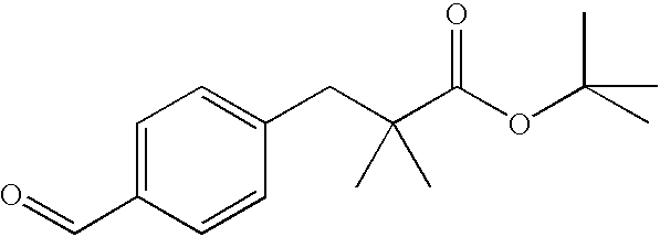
C1=C(C=O)C=CC(CC(C(OC(C)(C)C)=O)(C)C)=C1
